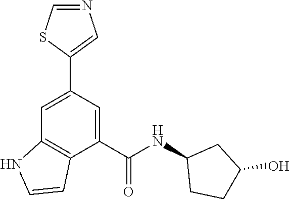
C1=C(C2=CN=CS2)C=C(C(NC2CCC(O)C2)=O)C2=C1NC=C2
